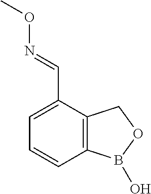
C1=C(C=NOC)C2=C(C=C1)B(O)OC2
